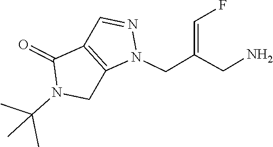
CC(C)(N1CC2=C(C1=O)C=NN2CC(=CF)CN)C
